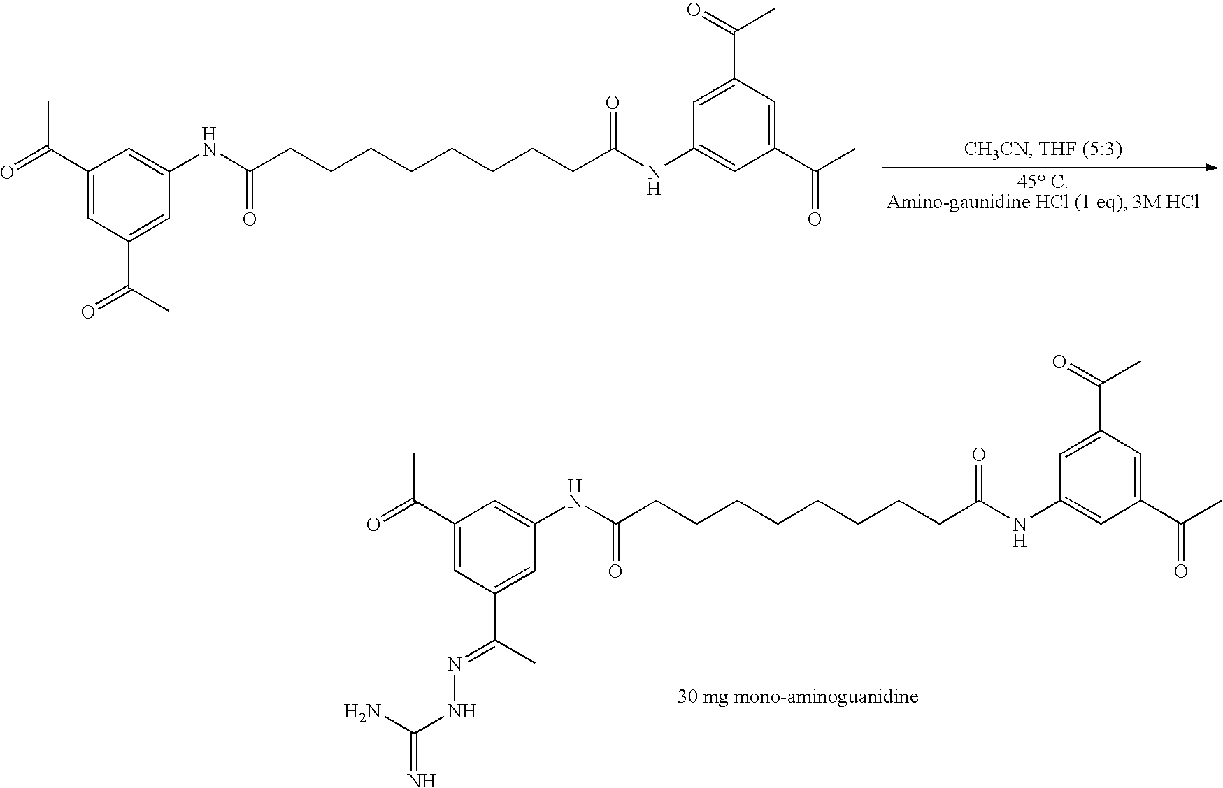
C1(C(=O)C)=CC(C(C)=NNC(N)=N)=CC(NC(CCCCCCCCC(NC2=CC(C(C)=O)=CC(C(=O)C)=C2)=O)=O)=C1.C1(C(=O)C)=CC(C(C)=O)=CC(NC(CCCCCCCCC(NC2=CC(C(C)=O)=CC(C(=O)C)=C2)=O)=O)=C1
